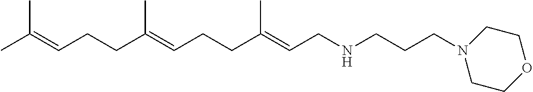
C(C(=CCCC(=CCNCCCN1CCOCC1)C)C)CC=C(C)C
